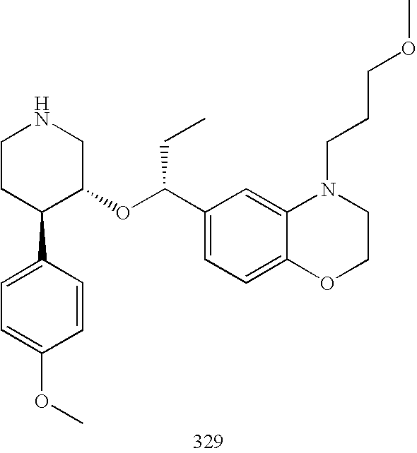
C1CC(C2=CC=C(OC)C=C2)C(OC(C2=CC=C3C(=C2)N(CCCOC)CCO3)CC)CN1
